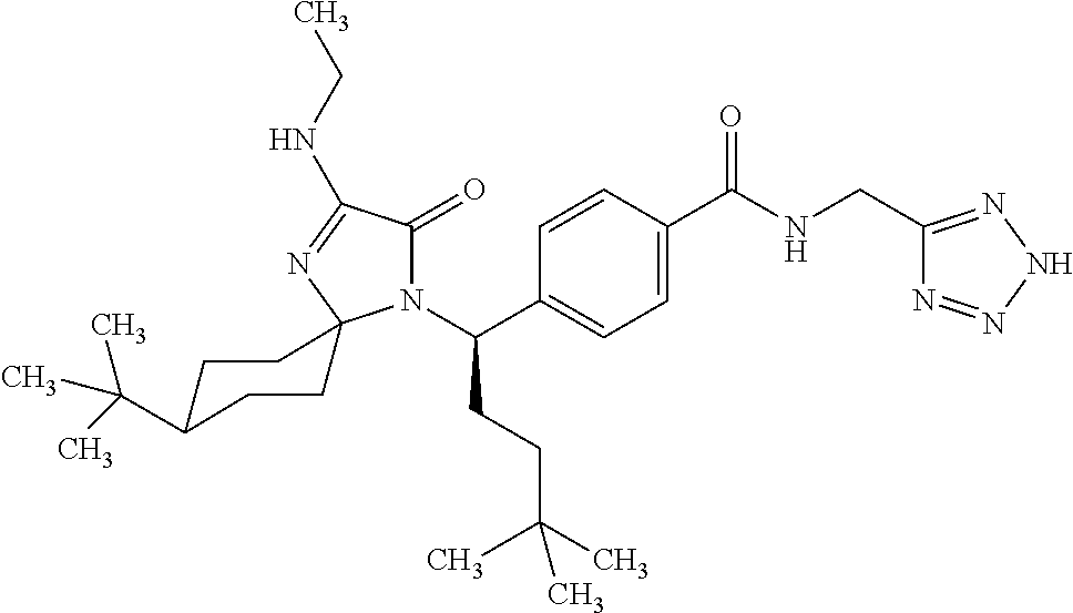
C1C(C(C)(C)C)CCC2(C1)N(C(C1=CC=C(C(NCC3=NNN=N3)=O)C=C1)CCC(C)(C)C)C(=O)C(NCC)=N2
